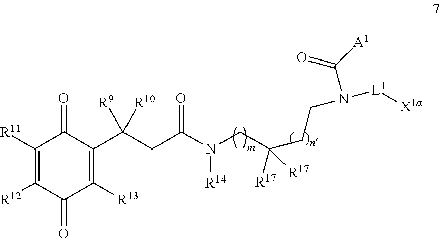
C1([R11])=C([R12])C(=O)C([R13])=C(C(CC(N(CC(CCN([L1][X1a])C([A1])=O)([R17])[R17])[R14])=O)([R9])[R10])C1=O
